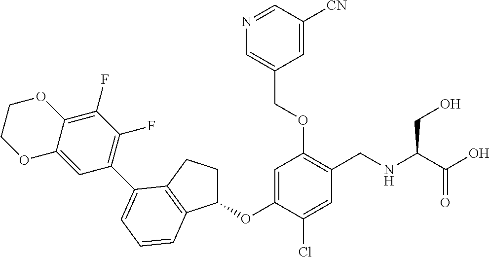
C1(OC2=CC(OCC3=CN=CC([CN])=C3)=C(CNC(C(O)=O)CO)C=C2Cl)CCC2=C1C=CC=C2C1=C(F)C(F)=C2C(=C1)OCCO2
